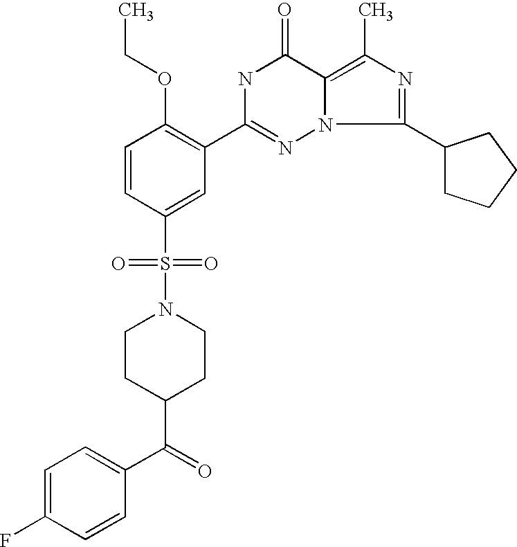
C1=CC(S(=O)(=O)N2CCC(C(C3=CC=C(F)C=C3)=O)CC2)=CC(C2=NN3C(=C(C)N=C3C3CCCC3)C(=O)N2)=C1OCC
